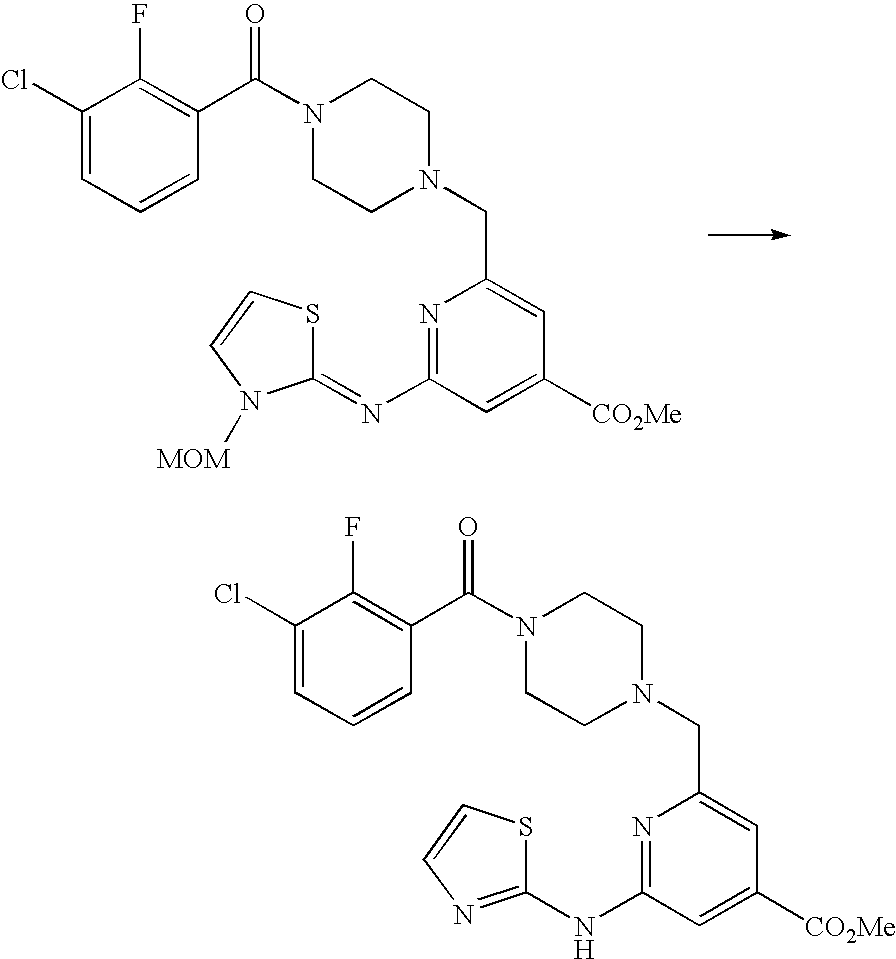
N1=C(N=C2SC=CN2[MOM])C=C([CO2Me])C=C1CN1CCN(C(C2=C(F)C(Cl)=CC=C2)=O)CC1.N1=C(NC2=NC=CS2)C=C([CO2Me])C=C1CN1CCN(C(C2=C(F)C(Cl)=CC=C2)=O)CC1
